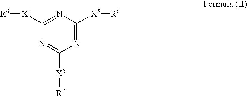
N1=C([X5][R6])N=C([X4][R6])N=C1[X6][R7]
